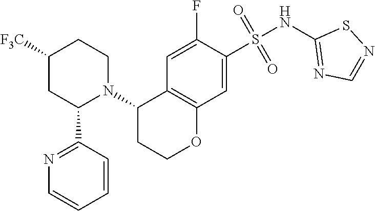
C1(NS(C2=CC3=C(C=C2F)C(N2C(C4=NC=CC=C4)CC([F3C])CC2)CCO3)(=O)=O)=NC=NS1
